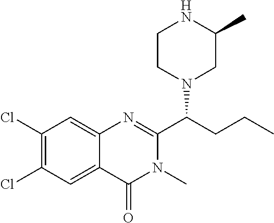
C1(Cl)=C(Cl)C=C2C(=C1)N=C(C(CCC)N1CC(C)NCC1)N(C)C2=O
